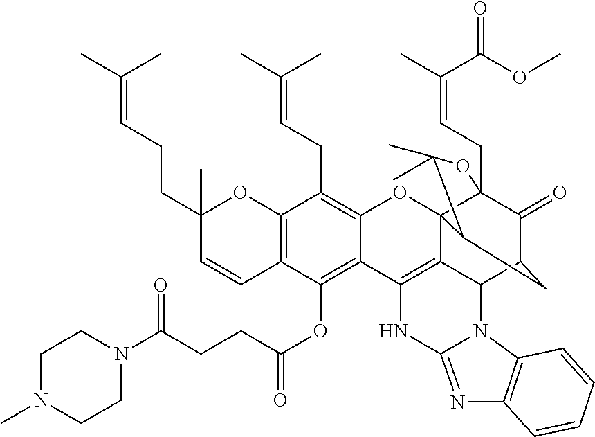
C12=C(C=CC(CCC=C(C)C)(C)O1)C(OC(CCC(N1CCN(C)CC1)=O)=O)=C1C(=C2CC=C(C)C)OC23C4(CC=C(C)C(OC)=O)C(=O)C(CC2C(C)(C)O4)C2C3=C1NC1=NC3=C(N21)C=CC=C3
